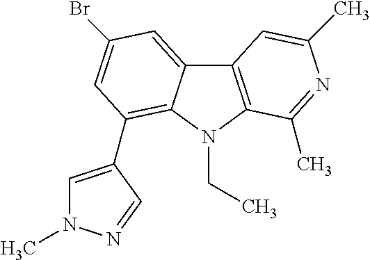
C1=C(C2=C3C(=CC(Br)=C2)C2=C(N3CC)C(C)=NC(C)=C2)C=NN1C
